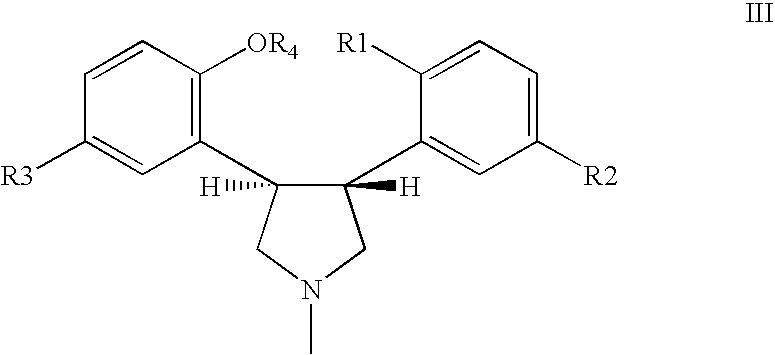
C1=CC([OR4])=C(C2([H])CN(C)CC2([H])C2=CC([R2])=CC=C2[R1])C=C1[R3]
